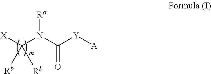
[Ra]N(C([Y][A])=O)C([X])([Rb])[Rb].[m]
